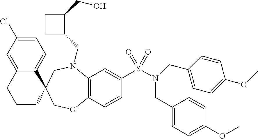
C12=CC(Cl)=CC=C1C1(CCC2)COC2=C(N(CC3C(CO)CC3)C1)C=C(S(N(CC1=CC=C(OC)C=C1)CC1=CC=C(OC)C=C1)(=O)=O)C=C2
